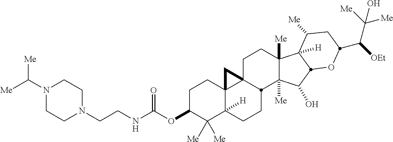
C1C(OC(NCCN2CCN(C([Me])[Me])CC2)=O)C([Me])([Me])C2([H])C3(C1)C1(CCC4([Me])C([Me])(C(O)C5C4([H])C([Me])CC(C([OEt])C([Me])([Me])O)O5)C1CC2)C3
